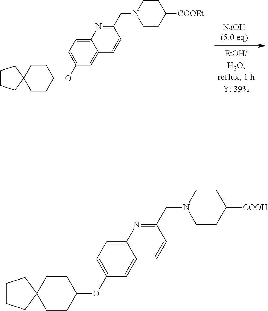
C1CC2(CCC1OC1=CC=C3C(=C1)C=CC(CN1CCC([COOEt])CC1)=N3)CCCC2.C1CC2(CCC1OC1=CC=C3C(=C1)C=CC(CN1CCC([COOH])CC1)=N3)CCCC2
